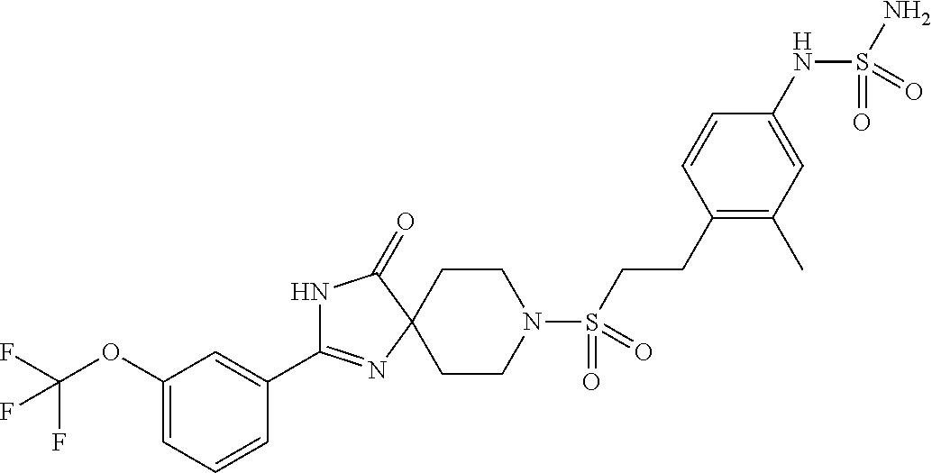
N1C(C2=CC(OC(F)(F)F)=CC=C2)=NC2(C1=O)CCN(S(CCC1=C(C)C=C(NS(N)(=O)=O)C=C1)(=O)=O)CC2
